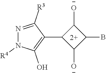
N1=C([R3])C(C2C([O-])C(B)C2[O-])=C(O)N1[R4]
